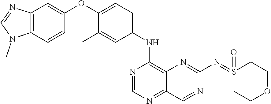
C12=C(C=CC(OC3=CC=C(NC4=C5C(=NC=N4)C=NC(N=S4(=O)CCOCC4)=N5)C=C3C)=C1)N(C)C=N2
